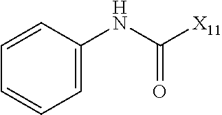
C1=C(NC([X11])=O)C=CC=C1
